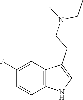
C1=CC2=C(C=C1F)C(CCN(C)CC)=CN2
